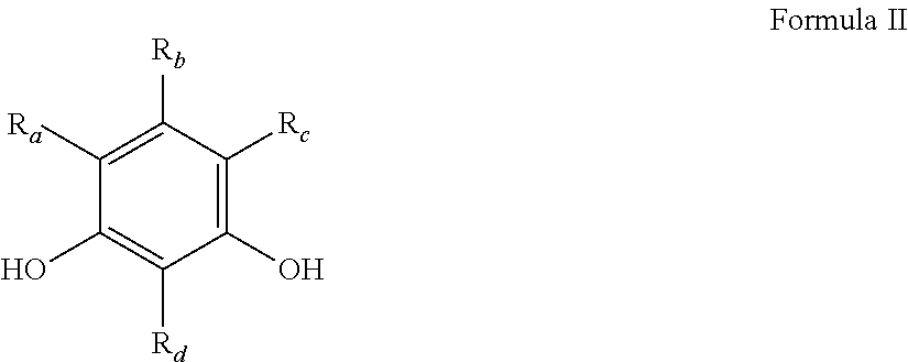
C1(O)=C([Rc])C([Rb])=C([Ra])C(O)=C1[Rd]
